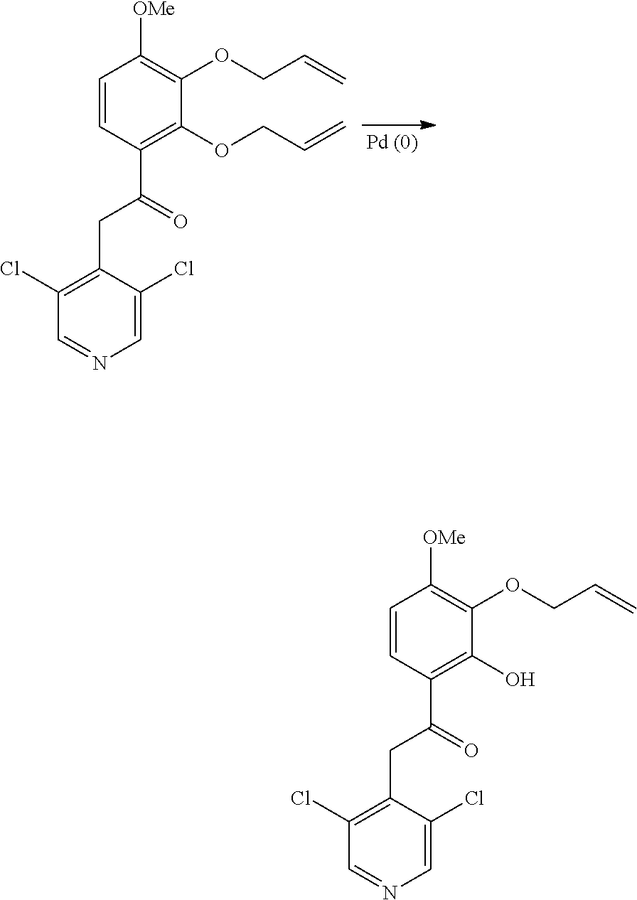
C1=CC(C(=O)CC2=C(Cl)C=NC=C2Cl)=C(O)C(OCC=C)=C1[OMe].C1=CC(C(=O)CC2=C(Cl)C=NC=C2Cl)=C(OCC=C)C(OCC=C)=C1[OMe]
